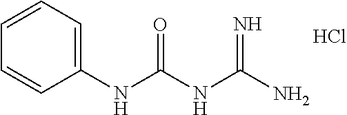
NC(NC(NC1=CC=CC=C1)=O)=N.Cl
